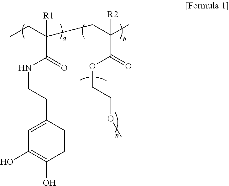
C1(O)=C(O)C=CC(CCNC(C(CC)([R1])CC(C)([R2])C(=O)OCCOC)=O)=C1
